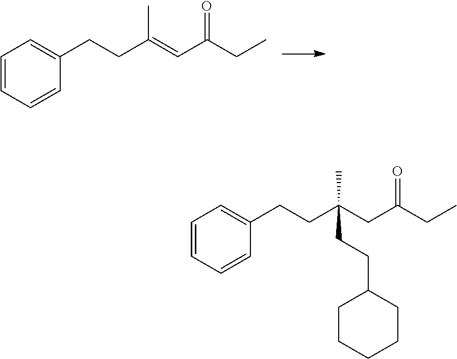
C1=CC=CC(CCC(=CC(CC)=O)C)=C1.C1=CC=CC(CCC(CC(CC)=O)(C)CCC2CCCCC2)=C1
